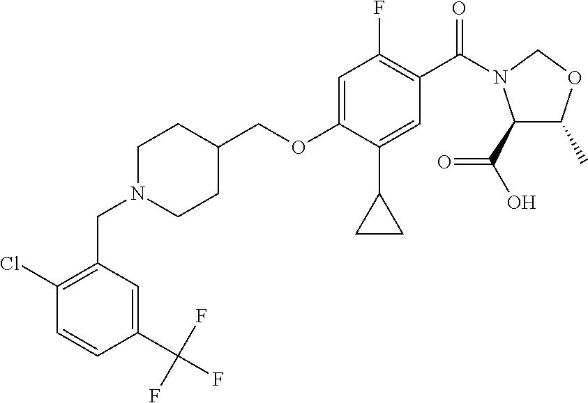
C1(Cl)=C(CN2CCC(COC3=CC(F)=C(C(=O)N4C(C(O)=O)C(C)OC4)C=C3C3CC3)CC2)C=C(C(F)(F)F)C=C1
